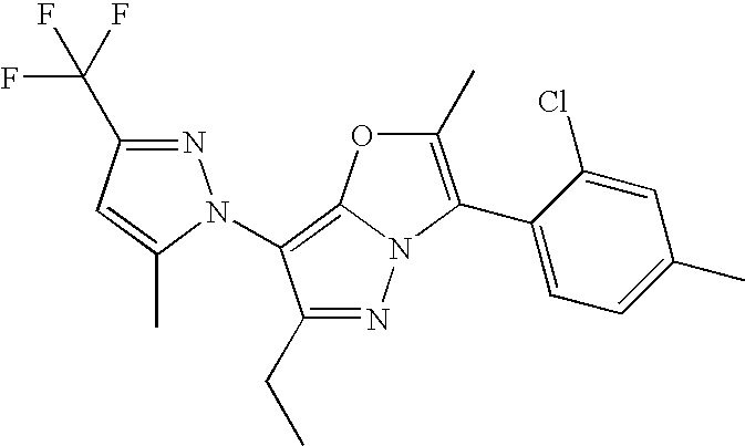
N1=C(CC)C(N2N=C(C(F)(F)F)C=C2C)=C2N1C(C1=CC=C(C)C=C1Cl)=C(C)O2
